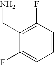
C1=CC=C(F)C(CN)=C1F
